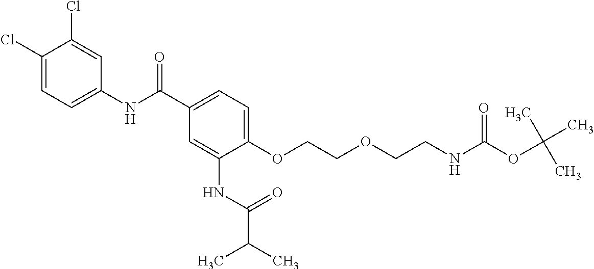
C1(Cl)=CC=C(NC(C2=CC=C(OCCOCCNC(OC(C)(C)C)=O)C(NC(=O)C(C)C)=C2)=O)C=C1Cl
